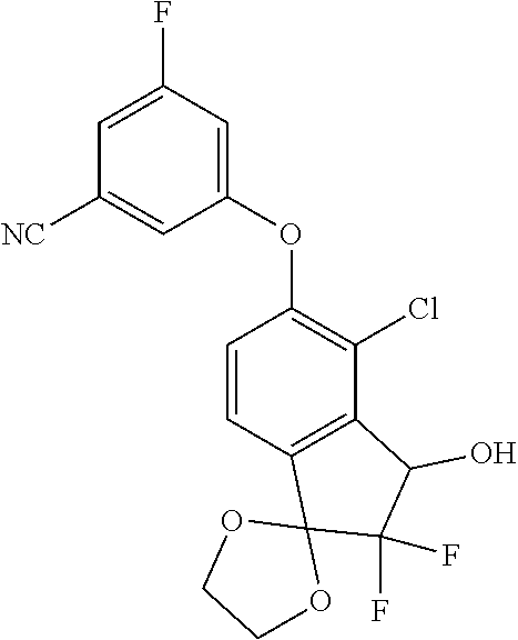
C1=CC2=C(C(Cl)=C1OC1=CC(F)=CC([NC])=C1)C(O)C(F)(F)C21OCCO1
